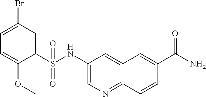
C1(S(NC2=CN=C3C(=C2)C=C(C(N)=O)C=C3)(=O)=O)=CC(Br)=CC=C1OC
